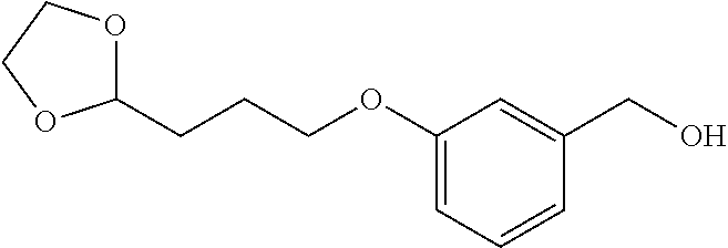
C1(CCCOC2=CC=CC(CO)=C2)OCCO1
